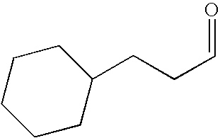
C1CC(CCC=O)CCC1
